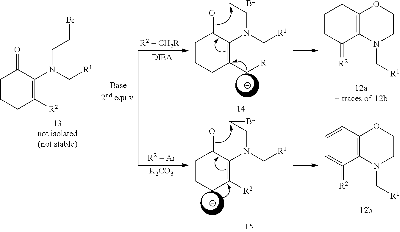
C1CCC([R2])=C(N(C[R1])CCBr)C1=O.C1CCC(C[R])=C(N(C[R1])CCBr)C1=O.C1CCC([R2])=C(N(C[R1])CCBr)C1=O.[K2CO3].C1CC(=[R2])C2=C(C1)OCCN2C[R1].C1=CC2=C(C(=[R2])=C1)N(C[R1])CCO2
